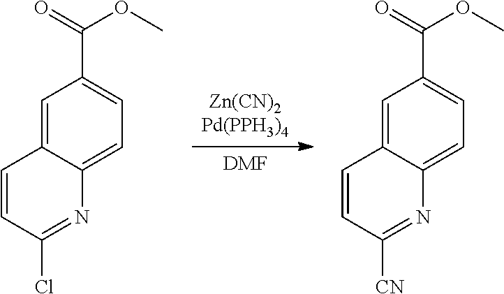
[DMF].[Zn(CN)2Pd(PPH3)4].C1=C2C(=CC=C1C(=O)OC)N=C(Cl)C=C2.C1=C2C(=CC=C1C(=O)OC)N=C([CN])C=C2
